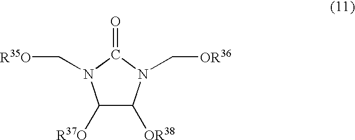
C1([R37O])C([OR38])N(C[OR36])C(=O)N1C[R35O]
